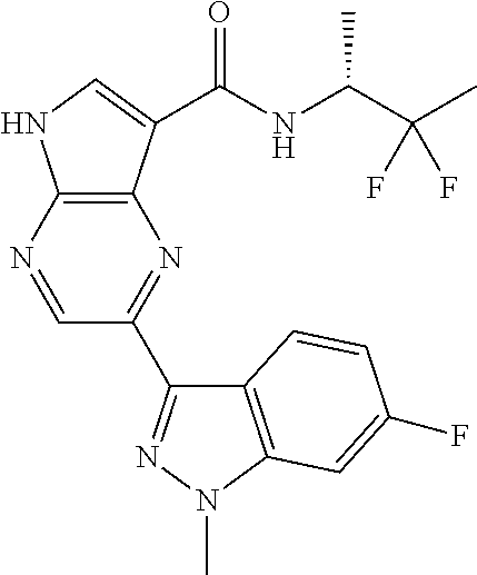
C(C)(NC(=O)C1=CNC2=C1N=C(C1=NN(C)C3=C1C=CC(F)=C3)C=N2)C(C)(F)F
